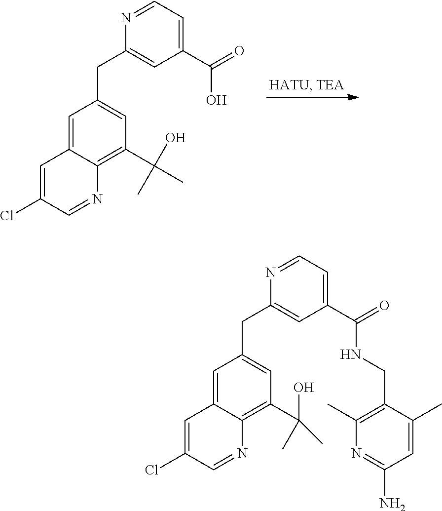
C1=C(Cl)C=NC2=C(C(C)(O)C)C=C(CC3=CC(C(=O)O)=CC=N3)C=C12.C1=C(Cl)C=NC2=C(C(C)(C)O)C=C(CC3=CC(C(=O)NCC4=C(C)N=C(N)C=C4C)=CC=N3)C=C12
